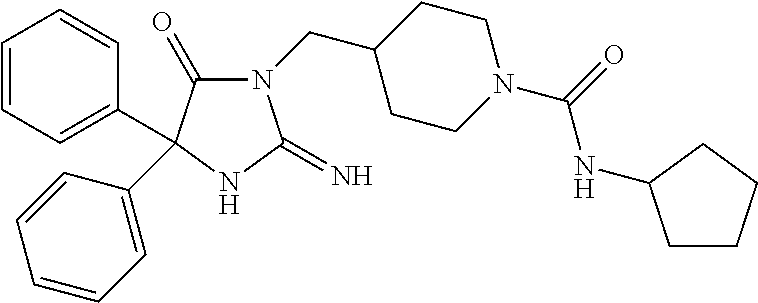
C1CC(CN2C(=O)C(C3=CC=CC=C3)(C3=CC=CC=C3)NC2=N)CCN1C(=O)NC1CCCC1
